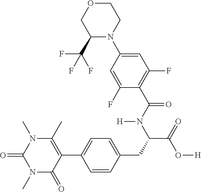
C1(=O)N(C)C(=O)C(C2=CC=C(CC(C(=O)O[H])N(C(C3=C(F)C=C(N4CCOCC4C(F)(F)F)C=C3F)=O)[H])C=C2)=C(C)N1C
